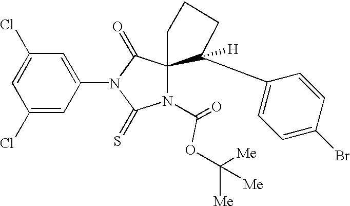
C1(Cl)=CC(N2C(=S)N(C(=O)OC([Me])([Me])[Me])C3(C2=O)CCCC3(C2=CC=C(Br)C=C2)[H])=CC(Cl)=C1
